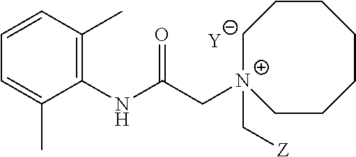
[Y].C1=C(C)C(NC(C[N+]2(C[Z])CCCCCCC2)=O)=C(C)C=C1
